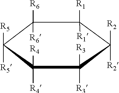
C1([R6])([R6])C([R5])([R5])C([R4])([R4])C([R3])([R3])C([R2])([R2])C1([R1])[R1]
